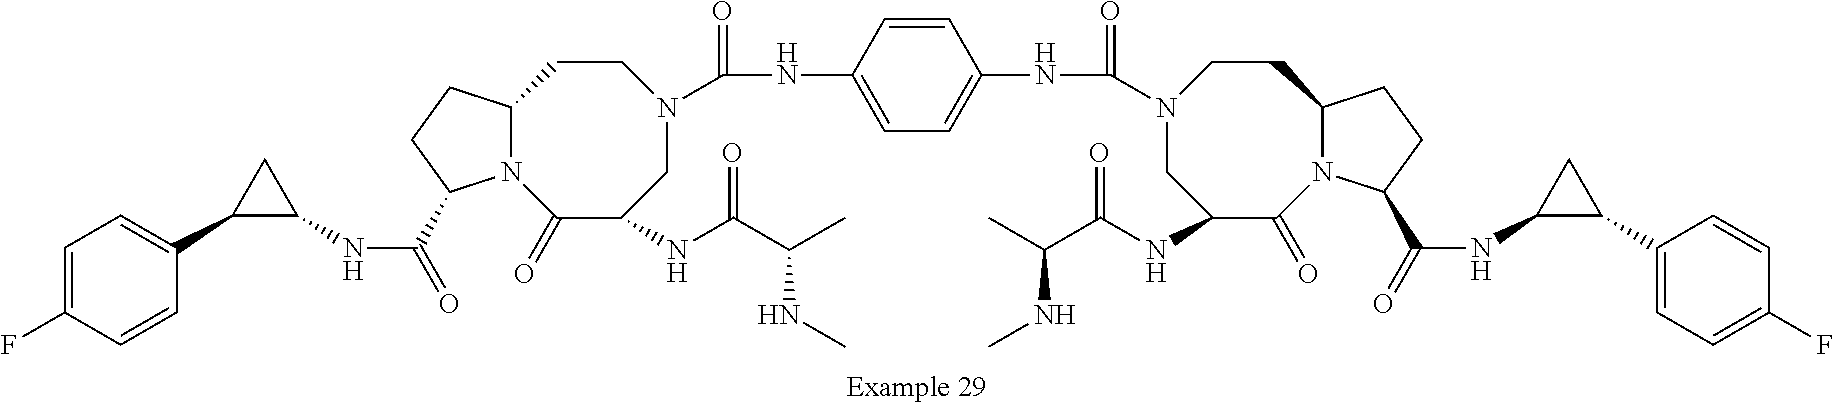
C1(NC(=O)C2N3C(CC2)CCN(C(NC2=CC=C(NC(=O)N4CC(NC(C(C)NC)=O)C(=O)N5C(CC4)CCC5C(=O)NC4C(C5=CC=C(F)C=C5)C4)C=C2)=O)CC(NC(C(C)NC)=O)C3=O)C(C2=CC=C(F)C=C2)C1
